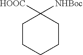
[HOOC]C1([NHBoc])CCCCC1
